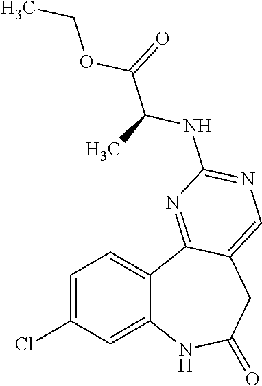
C12=CC(Cl)=CC=C1C1=NC(NC(C(=O)OCC)C)=NC=C1CC(=O)N2
